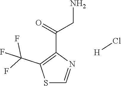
S1C=NC(C(=O)CN)=C1C(F)(F)F.[H]Cl
